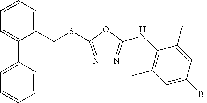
C1=CC=C(CSC2=NN=C(NC3=C(C)C=C(Br)C=C3C)O2)C(C2=CC=CC=C2)=C1
